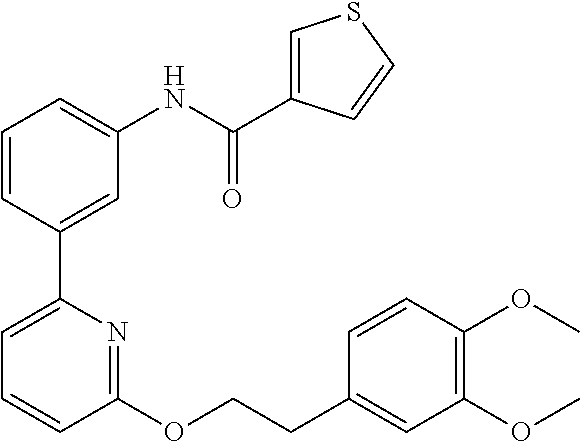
C1=CC(C2=CC=CC(OCCC3=CC(OC)=C(OC)C=C3)=N2)=CC(NC(C2=CSC=C2)=O)=C1
